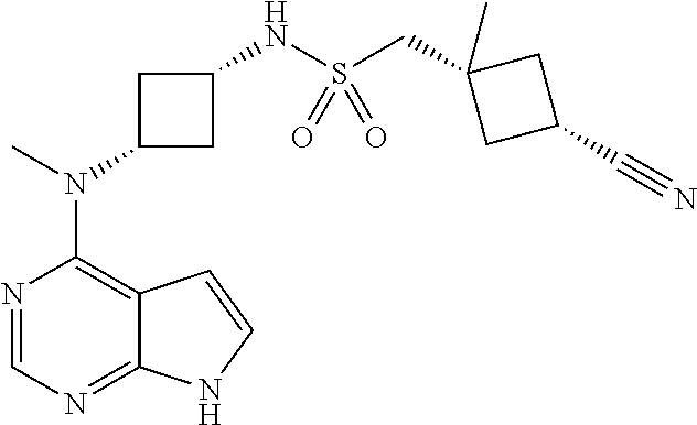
N1=CN=C2C(=C1N(C)C1CC(NS(CC3(C)CC(C#N)C3)(=O)=O)C1)C=CN2
